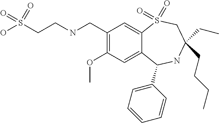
C1(CNCCS(=O)(O)=O)=C(OC)C=C2C(=C1)S(=O)(=O)CC(CC)(CCCC)NC2C1=CC=CC=C1
